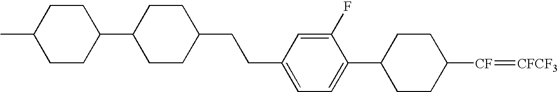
C1CC([CF]=[CFCF3])CCC1C1=CC=C(CCC2CCC(C3CCC(C)CC3)CC2)C=C1F
